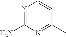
N1=C(N)N=C(C)C=C1
